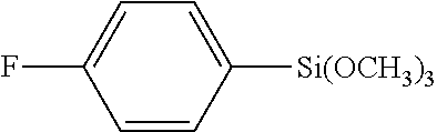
C1=CC([Si(OCH3)3])=CC=C1F
